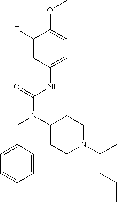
C1(F)=CC(NC(N(C2CCN(C(C)CCC)CC2)CC2=CC=CC=C2)=O)=CC=C1OC
